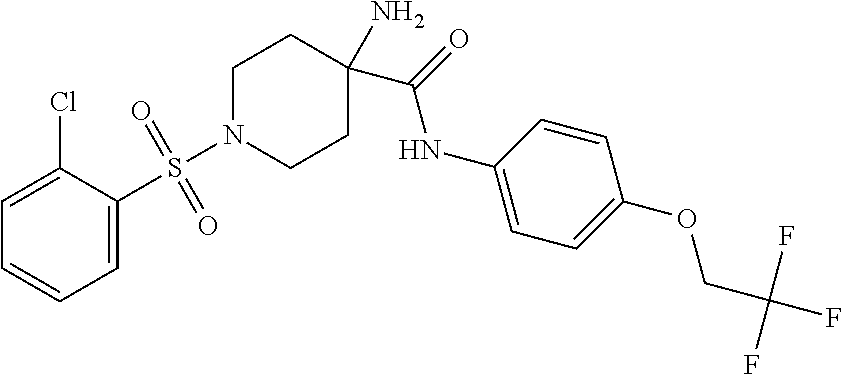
C1=C(Cl)C(S(N2CCC(N)(C(NC3=CC=C(OCC(F)(F)F)C=C3)=O)CC2)(=O)=O)=CC=C1
